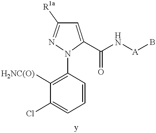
C1=CC(N2C(C(N[A]B)=O)=CC([R1a])=N2)=C([H2NC(O)])C(Cl)=C1
